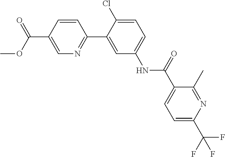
C1=CC(C(OC)=O)=CN=C1C1=CC(NC(C2=CC=C(C(F)(F)F)N=C2C)=O)=CC=C1Cl
